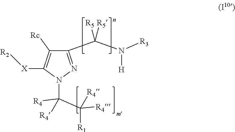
C1(C(N([R3])[H])([R5])[R5])=NN(C(C([R1])([R4])[R4])([R4])[R4])C([X][R2])=C1[Rc]
